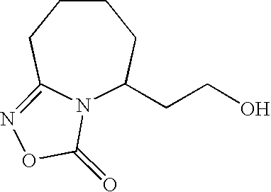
N12C(CCO)CCCCC1=NOC2=O
